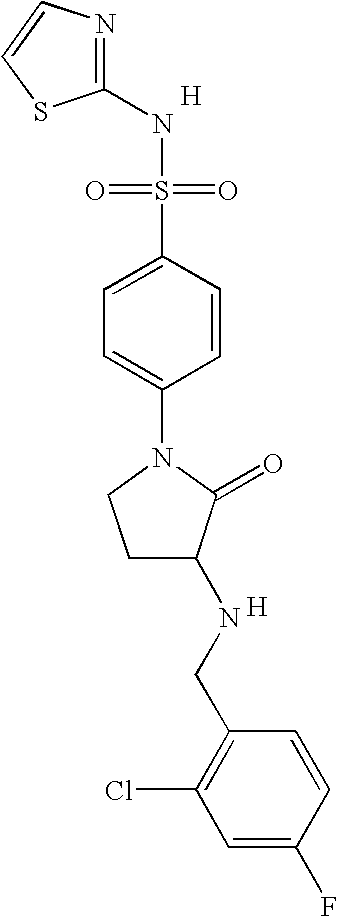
N1=C(NS(=O)(=O)C2=CC=C(N3CCC(NCC4=C(Cl)C=C(F)C=C4)C3=O)C=C2)SC=C1.[H].[H]
